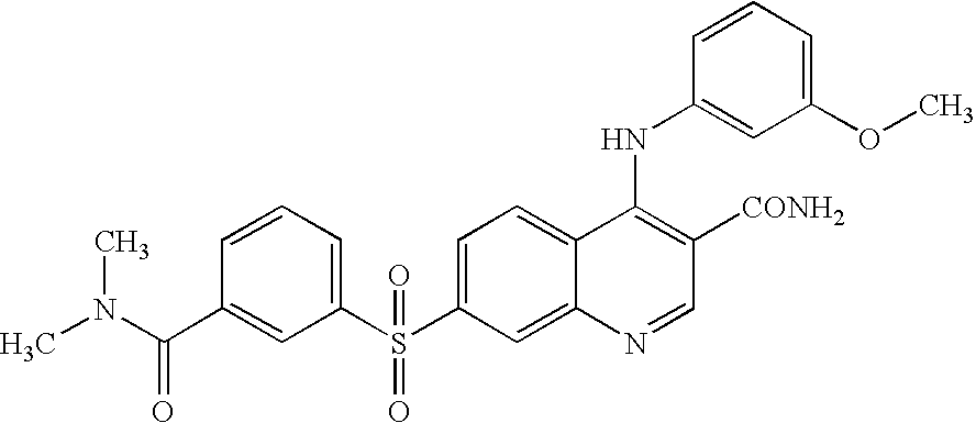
C12=CC=C(S(=O)(C3=CC=CC(C(=O)N(C)C)=C3)=O)C=C1N=CC([CONH2])=C2NC1=CC(OC)=CC=C1
